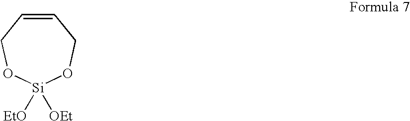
C1=CCO[Si]([EtO])([OEt])OC1
